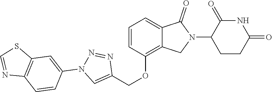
C1(OCC2=CN(C3=CC4=C(C=C3)N=CS4)N=N2)=C2C(=CC=C1)C(=O)N(C1CCC(=O)NC1=O)C2
